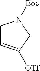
C1C=C([OTf])CN1[Boc]
